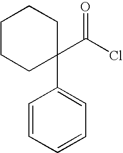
C1=CC=CC=C1C1(C(Cl)=O)CCCCC1
